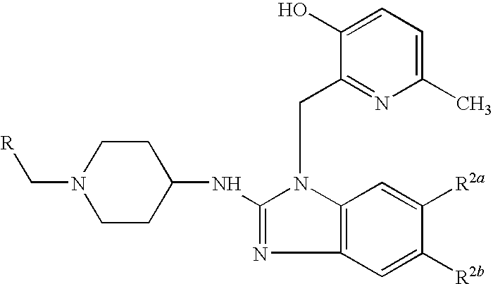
C1(C)=CC=C(O)C(CN2C(NC3CCN(C[R])CC3)=NC3=C2C=C([R2a])C([R2b])=C3)=N1
